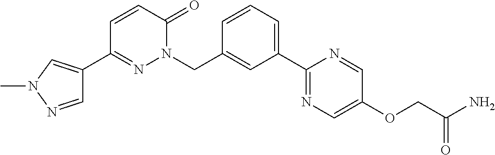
C1=CC(CN2N=C(C3=CN(C)N=C3)C=CC2=O)=CC(C2=NC=C(OCC(N)=O)C=N2)=C1
